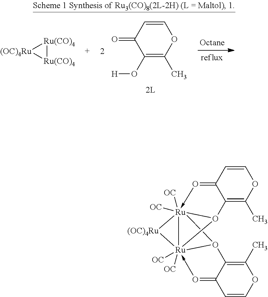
[Ru(CO)4]1[Ru(CO)4][(OC)4Ru]1.C1=CC(=O)C(O[H])=C(C)O1.C1=CC2=O->[Ru]345([OC])([OC])O(C2=C(C)O1)[Ru]31([OC])([OC])(-O=C2C=COC(C)=C2O41)[(OC)4Ru]5
